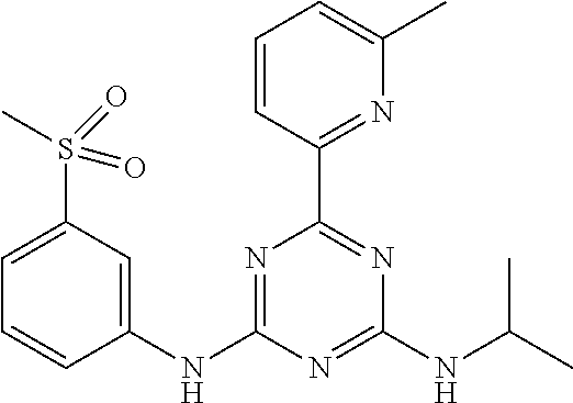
C1(S(C)(=O)=O)=CC=CC(NC2=NC(C3=NC(C)=CC=C3)=NC(NC(C)C)=N2)=C1
